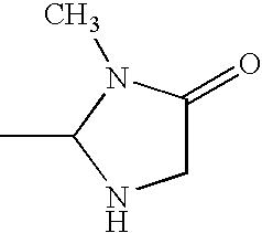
CC1NCC(=O)N1C
